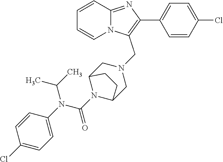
C1=CC=CN2C1=NC(C1=CC=C(Cl)C=C1)=C2CN1CC2N(C(N(C3=CC=C(Cl)C=C3)C(C)C)=O)C(C1)CC2
